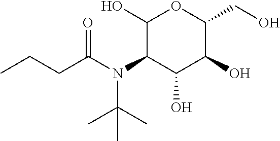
C1(O)C(N(C(CCC)=O)C(C)(C)C)C(O)C(O)C(CO)O1
